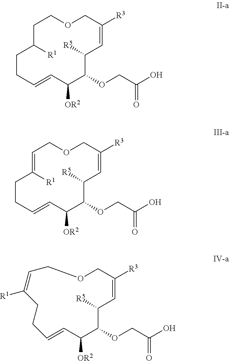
C1C([R1])CCC=CC([OR2])C(OCC(O)=O)C([R5])C=C([R3])COC1.C1=C([R1])CCC=CC([OR2])C(OCC(O)=O)C([R5])C=C([R3])COC1.O1CC([R3])=CC([R5])C(OCC(O)=O)C([OR2])C=CCCC([R1])=CC1
